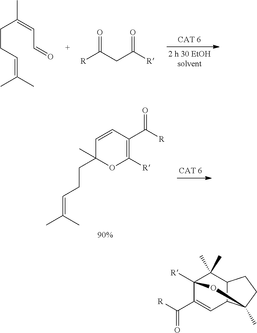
C(CC=C(C)C)C(=CC=O)C.[R]C(CC([R])=O)=O.C1=CC(C([R])=O)=C([R])OC1(CCC=C(C)C)C.C12([R])C(C([R])=O)=CC3C(C1(C)C)CCC3(C)O2
